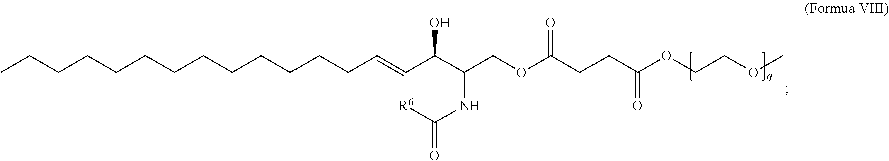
CCCCCCCCCCCCCC=CC(C(COC(CCC(OCCOC)=O)=O)NC([R6])=O)O
